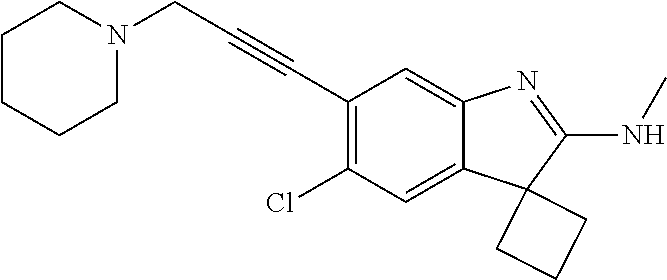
C(C1=C(Cl)C=C2C(=C1)N=C(NC)C21CCC1)#CCN1CCCCC1
